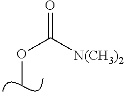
COC(=O)[N(CH3)2]
